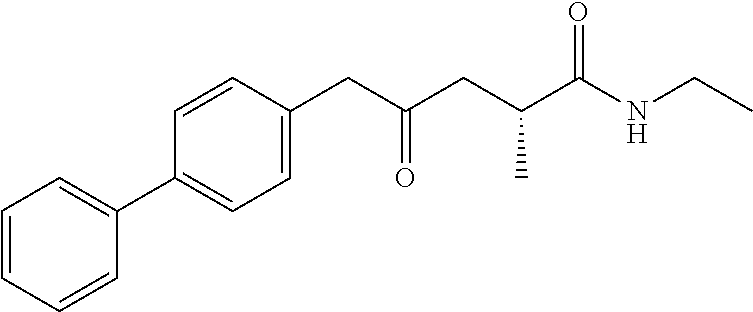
C1=CC=CC(C2=CC=C(CC(CC(C(NCC)=O)C)=O)C=C2)=C1
